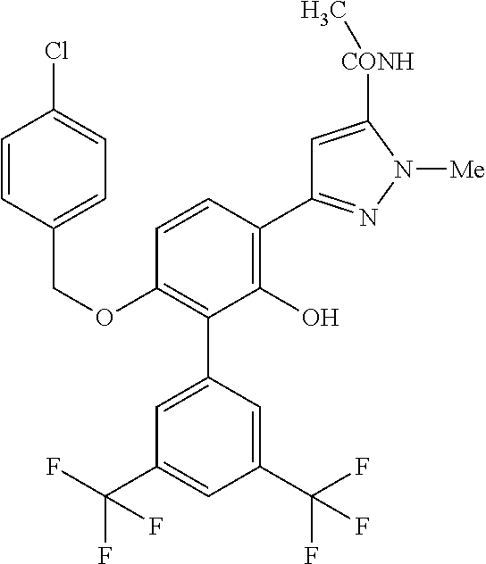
C1(OCC2=CC=C(Cl)C=C2)=C(C2=CC(C(F)(F)F)=CC(C(F)(F)F)=C2)C(O)=C(C2=NN([Me])C([CONH]C)=C2)C=C1
